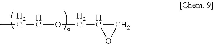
O(CC1CO1)CCC
